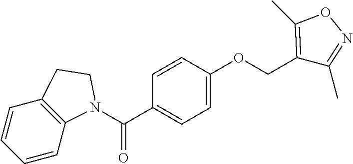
C(C1=CC=C(OCC2=C(C)ON=C2C)C=C1)(=O)N1C2=C(C=CC=C2)CC1
